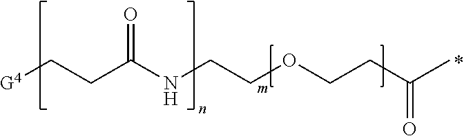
C(CC(NCCOCCC(C)=O)=O)[G4]
